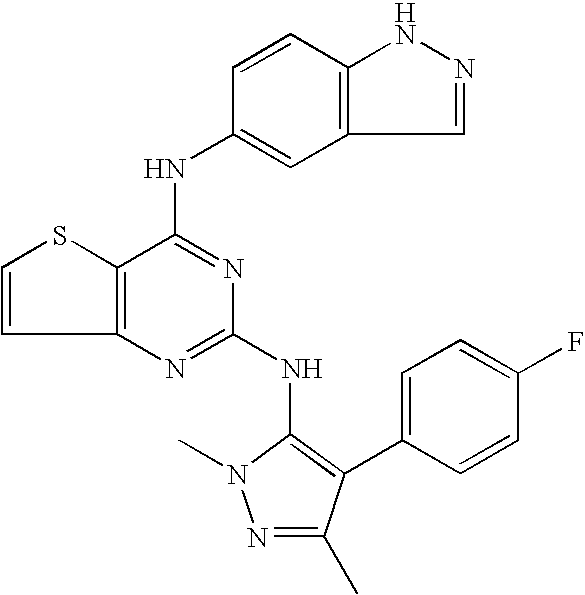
C12=C(C(NC3=CC4=C(C=C3)NN=C4)=NC(NC3=C(C4=CC=C(F)C=C4)C(C)=NN3C)=N1)SC=C2
